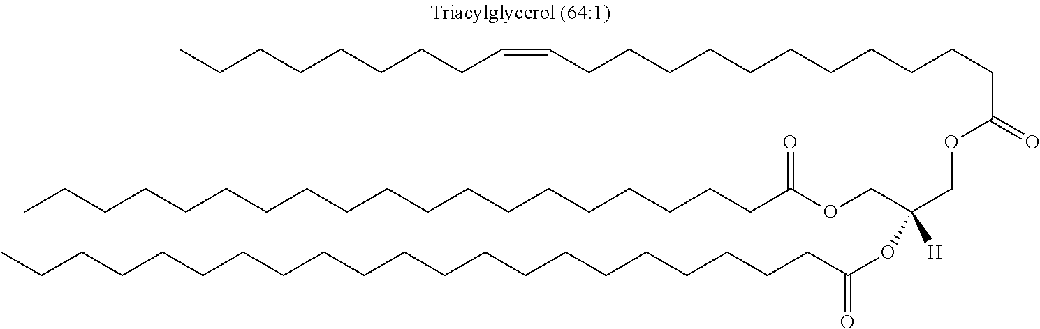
C(CCCCCCCCCCCCCCC(OCC(COC(CCCCCCCCCCCC=CCCCCCCCC)=O)([H])OC(=O)CCCCCCCCCCCCCCCCCCCCC)=O)CCCC
